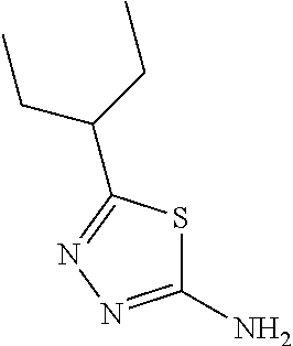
C1(N)=NN=C(C(CC)CC)S1
